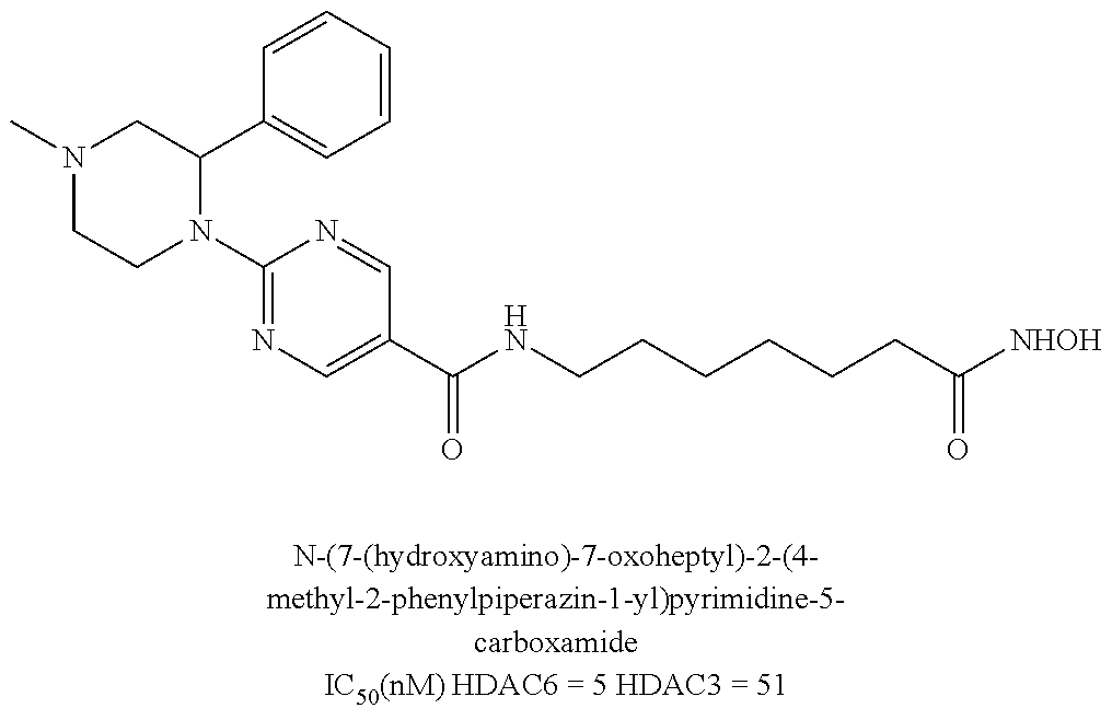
N1(C2=NC=C(C(NCCCCCCC([NHOH])=O)=O)C=N2)C(C2=CC=CC=C2)CN(C)CC1
